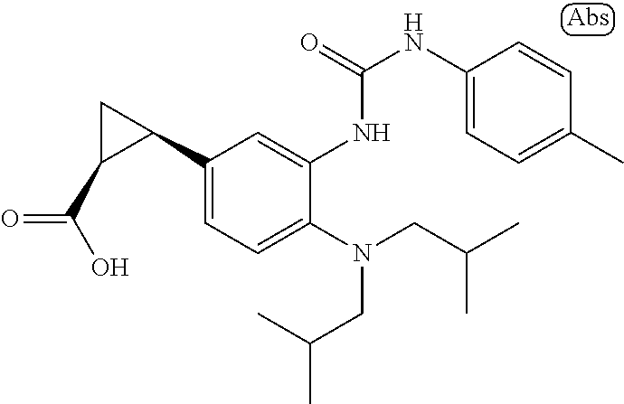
C1(C2CC2C(O)=O)=CC=C(N(CC(C)C)CC(C)C)C(NC(NC2=CC=C(C)C=C2)=O)=C1
